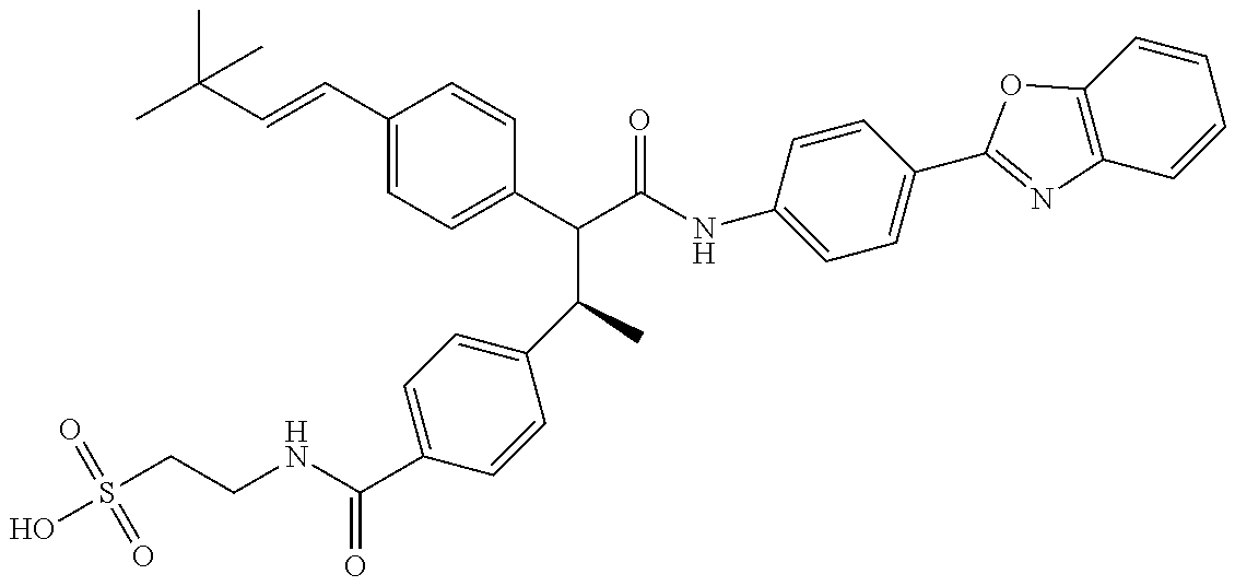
S(CCNC(C1=CC=C(C(C(C(NC2=CC=C(C3=NC4=C(C=CC=C4)O3)C=C2)=O)C2=CC=C(C=CC(C)(C)C)C=C2)C)C=C1)=O)(=O)(=O)O
